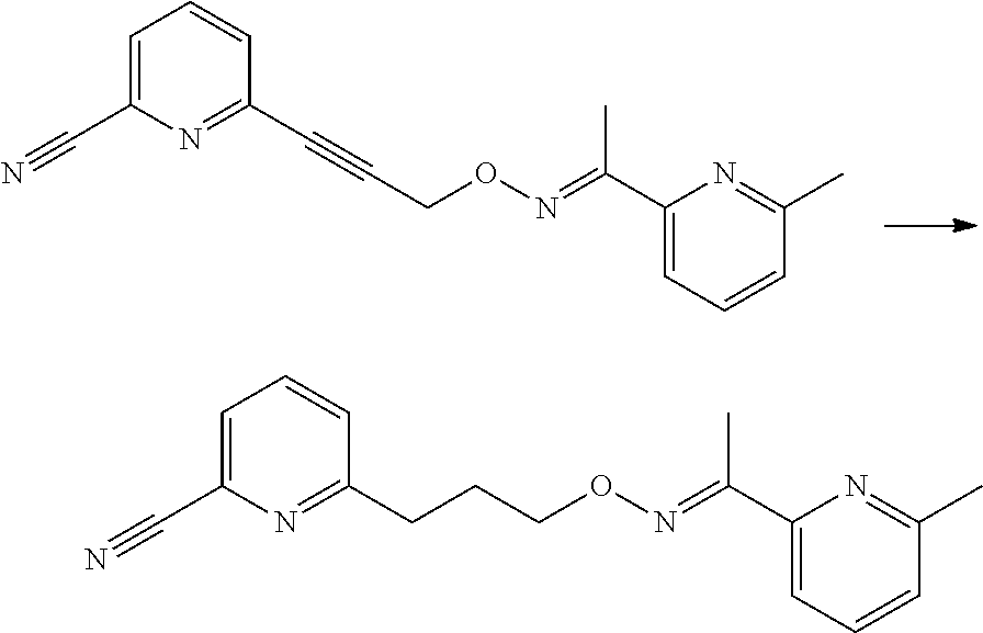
C1=C(C#N)N=C(CCCON=C(C2=CC=CC(C)=N2)C)C=C1.C1=C(C#N)N=C(C#CCON=C(C2=CC=CC(C)=N2)C)C=C1
